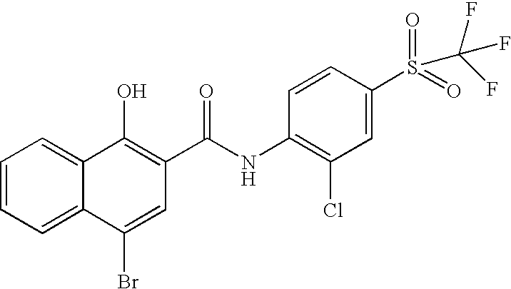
C12=CC=CC=C1C(Br)=CC(C(NC1=C(Cl)C=C(S(=O)(=O)C(F)(F)F)C=C1)=O)=C2O
